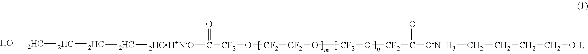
[CF2](O[CF2][CF2]O[CF2]O[CF2]C(=O)[O-N+H3]CCCC[OH])C(=O)[2HCH+N-O][2HC][2HC][2HC][2HC]O
